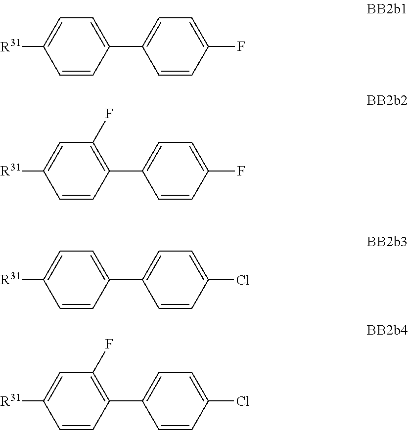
FC1=CC=C(C2=CC=C([R31])C=C2)C=C1.FC1=CC=C(C2=C(F)C=C([R31])C=C2)C=C1.ClC1=CC=C(C2=CC=C([R31])C=C2)C=C1.ClC1=CC=C(C2=C(F)C=C([R31])C=C2)C=C1
